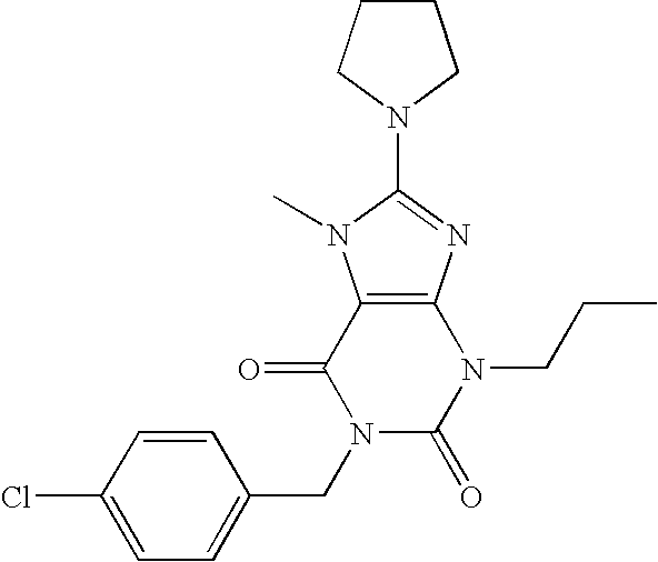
C12=C(N=C(N3CCCC3)N1C)N(CCC)C(=O)N(CC1=CC=C(Cl)C=C1)C2=O
